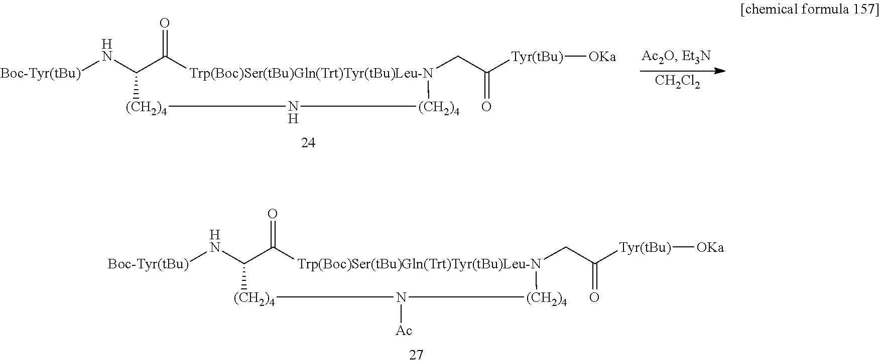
[Boc-Tyr(tBu)]NC1C(=O)[Trp(Boc)Ser(tBu)Gln(Trt)Tyr(tBu)Leu-N](CC([Tyr(tBu)][OKa])=O)[(CH2)4]N([Ac])[(CH2)4]1.[Boc-Tyr(tBu)]NC1C(=O)[Trp(Boc)Ser(tBu)Gln(Trt)Tyr(tBu)Leu-N](CC([Tyr(tBu)][OKa])=O)[(CH2)4]N[(CH2)4]1.[CH2Cl2]
